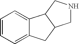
C1=CC=C2C(=C1)C1C(C2)CNC1
